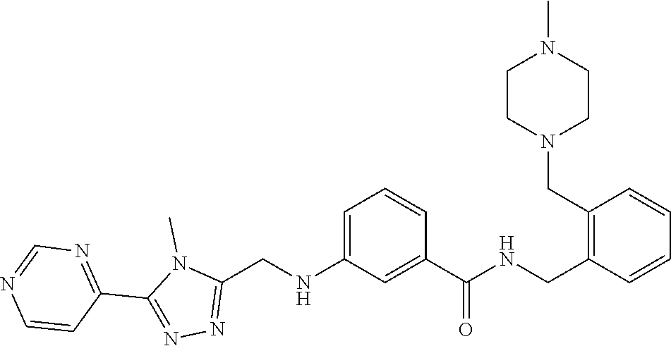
CN1C(CNC2=CC=CC(C(=O)NCC3=C(CN4CCN(C)CC4)C=CC=C3)=C2)=NN=C1C1=NC=NC=C1
